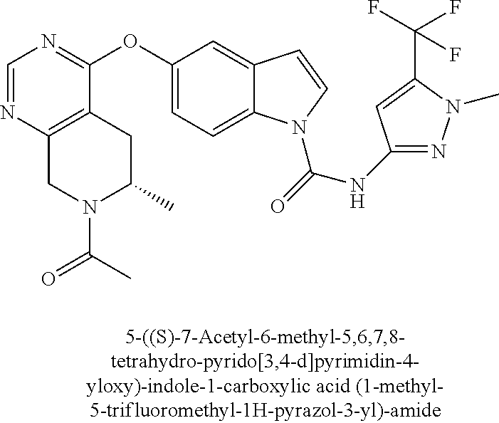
C1=NC2=C(C(OC3=CC=C4C(=C3)C=CN4C(=O)NC3=NN(C)C(C(F)(F)F)=C3)=N1)CC(C)N(C(C)=O)C2
